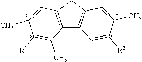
C12=C(CC3=C1C=C([R2])C(C)=C3)C=C(C)C([R1])=C2C
